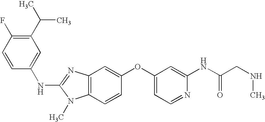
C1(C(C)C)=C(F)C=CC(NC2=NC3=C(N2C)C=CC(OC2=CC=NC(NC(CNC)=O)=C2)=C3)=C1
